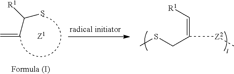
C(C([R1])S)=C.S(CC(=C[R1])[Z2]C)C
